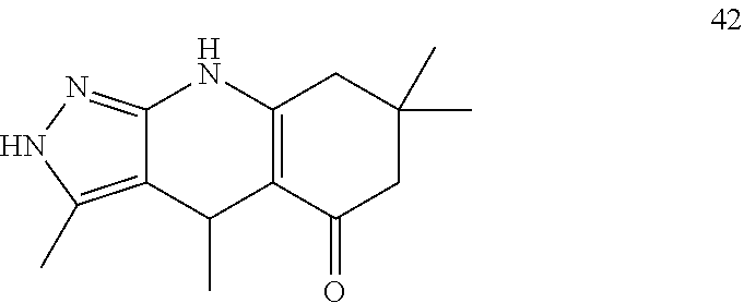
C12=NNC(C)=C1C(C)C1=C(N2)CC(C)(C)CC1=O
